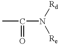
CC(N([Re])[Rd])=O
